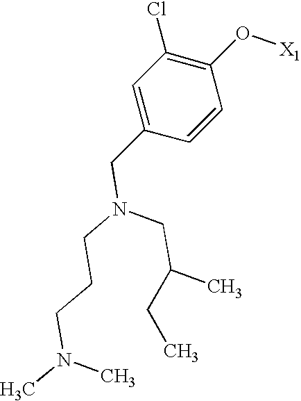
C1=C(CN(CCCN(C)C)CC(C)CC)C=CC(O[X1])=C1Cl
